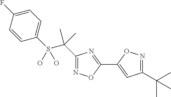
C1=C(F)C=CC(S(C(C)(C)C2=NOC(C3=CC(C(C)(C)C)=NO3)=N2)(O)O)=C1
